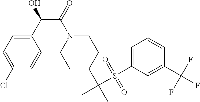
N1(C(C(O)C2=CC=C(Cl)C=C2)=O)CCC(C(C)(S(C2=CC=CC(C(F)(F)F)=C2)(=O)=O)C)CC1
